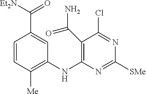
C1=CC([Me])=C(NC2=C(C(N)=O)C(Cl)=NC([SMe])=N2)C=C1C([Et2N])=O
